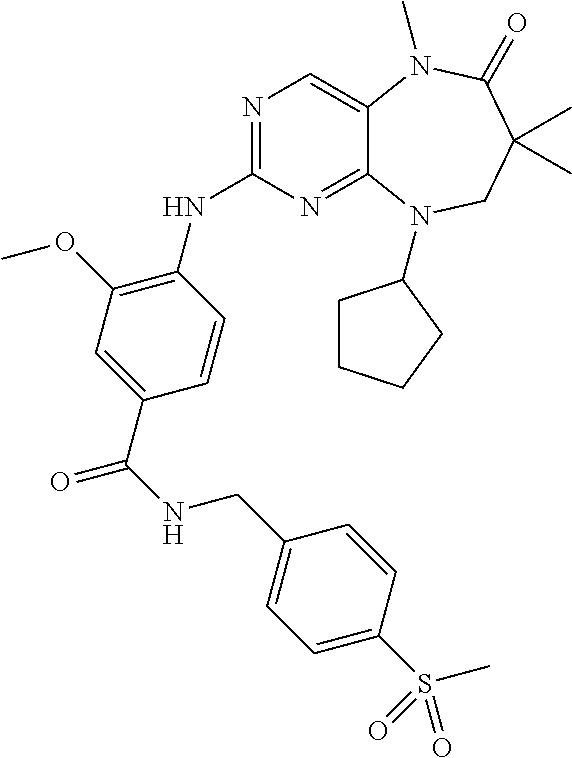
N1=C(NC2=C(OC)C=C(C(NCC3=CC=C(S(=O)(C)=O)C=C3)=O)C=C2)N=C2C(=C1)N(C)C(=O)C(C)(C)CN2C1CCCC1
